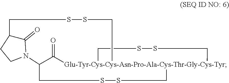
C1(=O)C2CCN1C1C(=O)[Glu-Tyr-Cys-Cys-Asn-Pro-Ala-Cys-Thr-Gly-Cys-Tyr]3(CSSC3)(CSSC1)CSSC2
